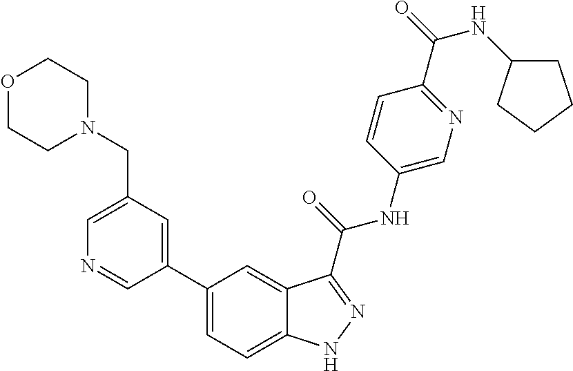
C1(CN2CCOCC2)=CN=CC(C2=CC=C3C(=C2)C(C(NC2=CN=C(C(=O)NC4CCCC4)C=C2)=O)=NN3)=C1
